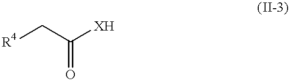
[R4]CC([XH])=O
